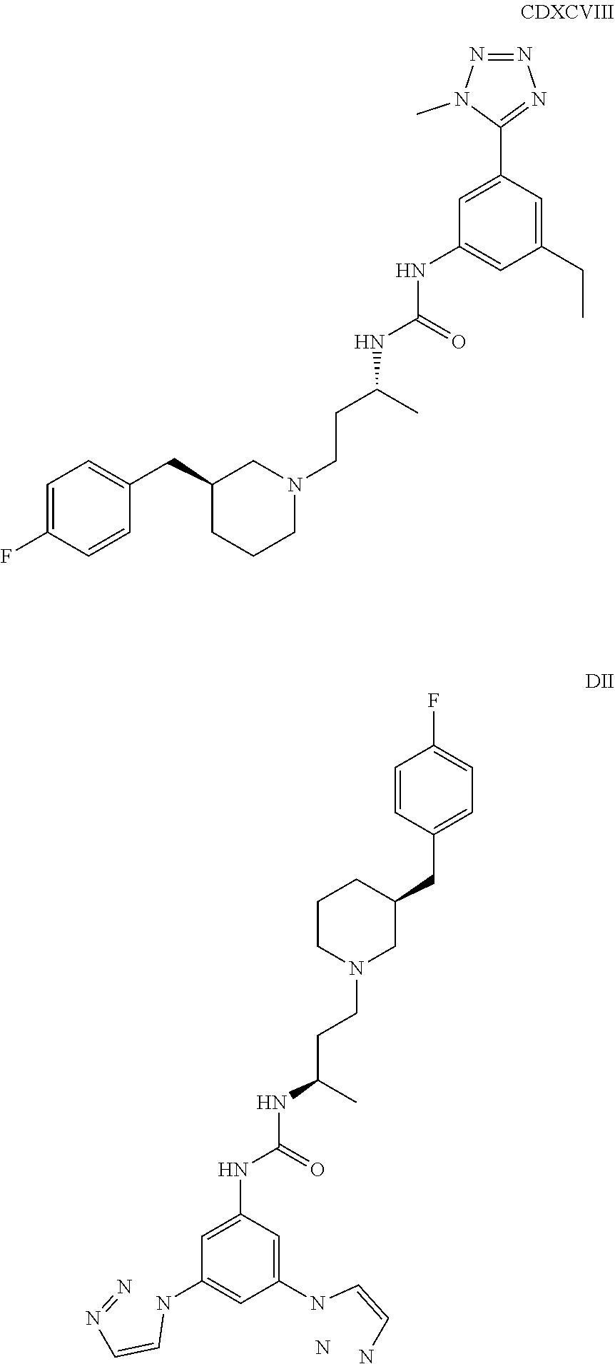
C1=CC(CC2CCCN(CCC(C)NC(=O)NC3=CC(NC=CN=N)=CC(NC=CN)=C3)C2)=CC=C1F.N.C1=C(C2=NN=NN2C)C=C(CC)C=C1NC(=O)NC(CCN1CC(CC2=CC=C(F)C=C2)CCC1)C
